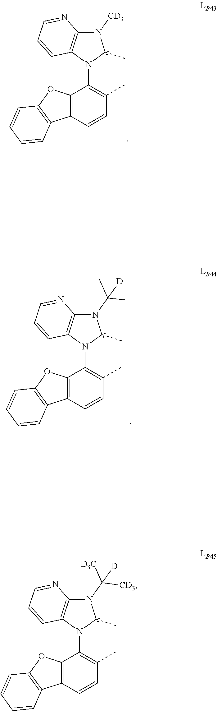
N1([CD3])C2=C(N(C3=C(C)C=CC4=C3OC3=C4C=CC=C3)C1C)C=CC=N2.N1(C(C)(C)[D])C2=C(N(C3=C(C)C=CC4=C3OC3=C4C=CC=C3)C1C)C=CC=N2.N1(C([D3C])([CD3])[D])C2=C(N(C3=C(C)C=CC4=C3OC3=C4C=CC=C3)C1C)C=CC=N2
